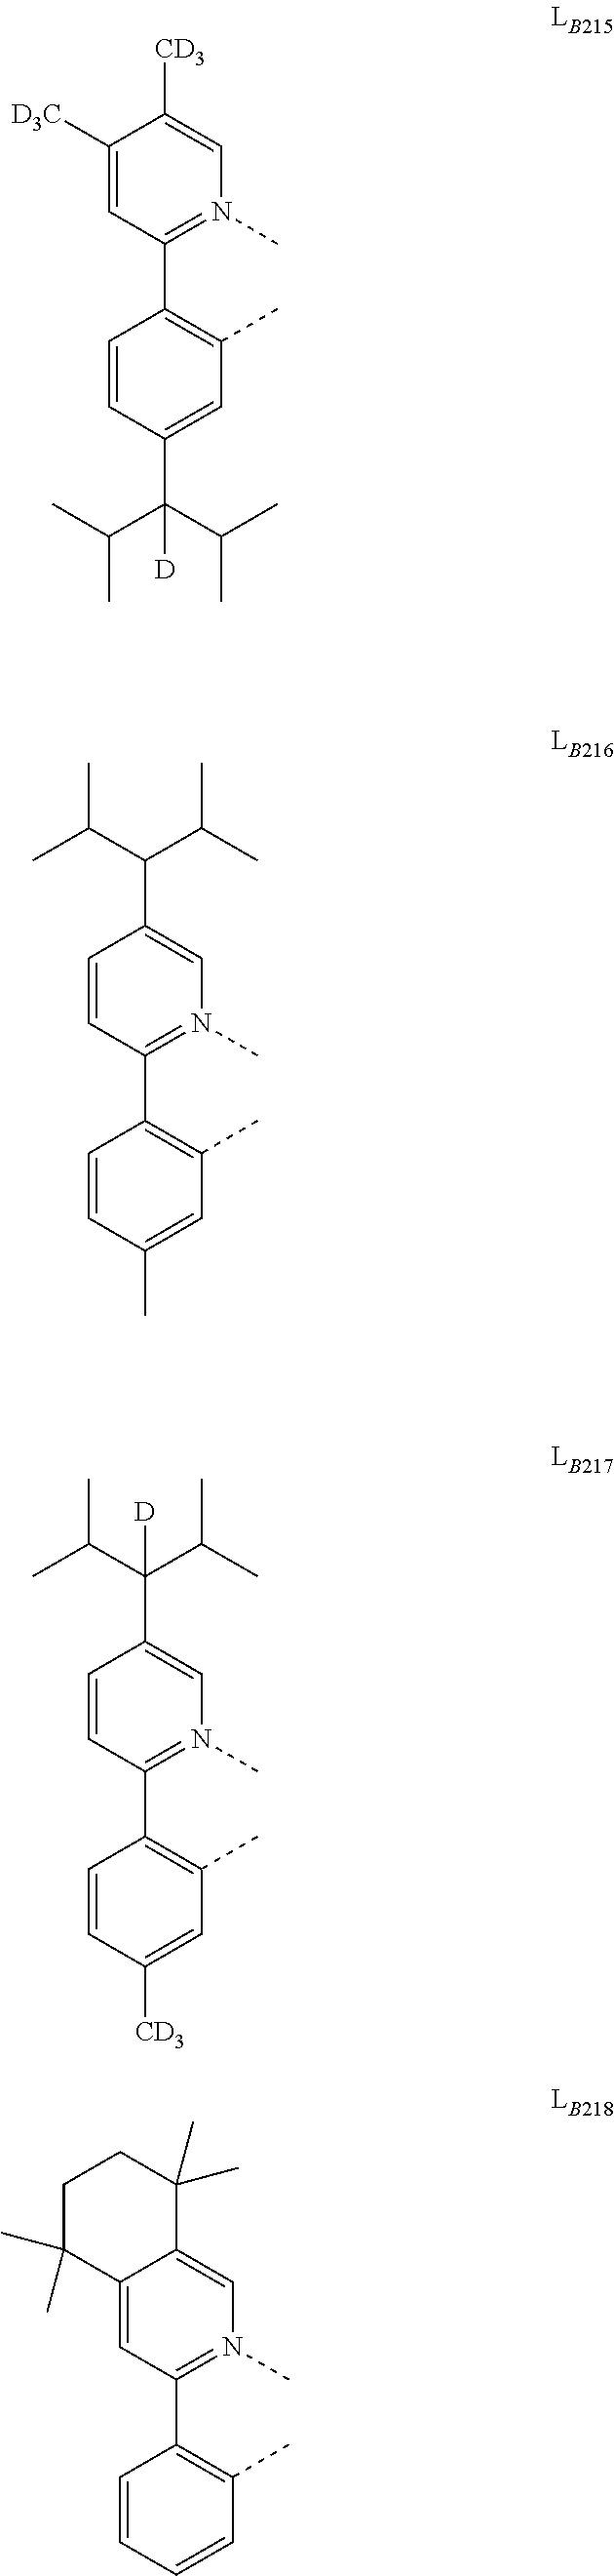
C1=CC(C(C(C)C)(C(C)C)[D])=CC(C)=C1C1=N(C)C=C([CD3])C([D3C])=C1.C1=CC(C)=CC(C)=C1C1=N(C)C=C(C(C(C)C)C(C)C)C=C1.C1=CC([CD3])=CC(C)=C1C1=N(C)C=C(C(C(C)C)(C(C)C)[D])C=C1.C1=CC=CC(C)=C1C1=N(C)C=C2C(=C1)C(C)(C)CCC2(C)C
